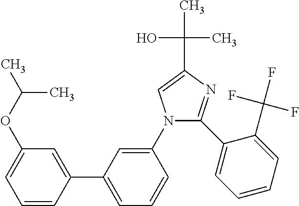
N1(C2=CC(C3=CC(OC(C)C)=CC=C3)=CC=C2)C(C2=CC=CC=C2C(F)(F)F)=NC(C(O)(C)C)=C1
